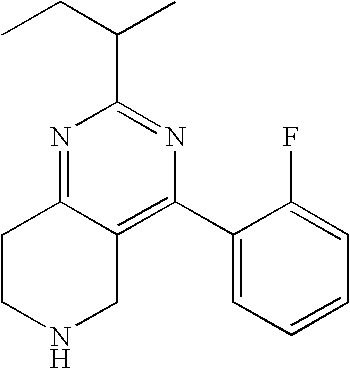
N1=C2C(=C(C3=CC=CC=C3F)N=C1C(CC)C)CNCC2
